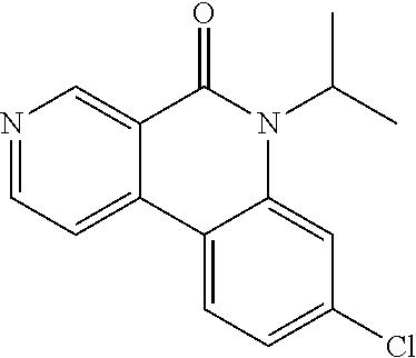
N1=CC=C2C(=C1)C(=O)N(C(C)C)C1=CC(Cl)=CC=C21
